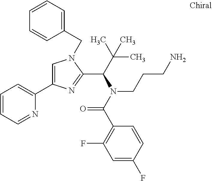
C1=C(C2=CC=CC=N2)N=C(C(C(C)(C)C)N(C(C2=C(F)C=C(F)C=C2)=O)CCCN)N1CC1=CC=CC=C1
